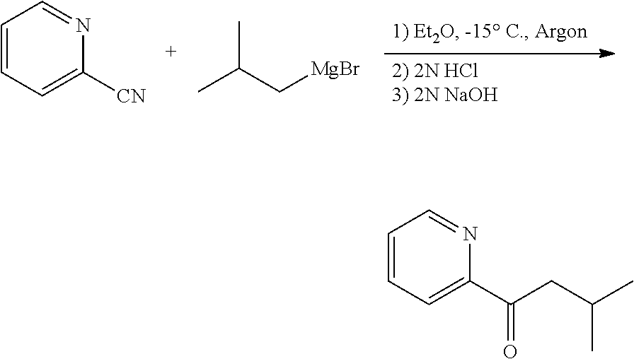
C1=CC=C([CN])N=C1.CC(C[MgBr])C.C1=CC=C(C(CC(C)C)=O)N=C1
